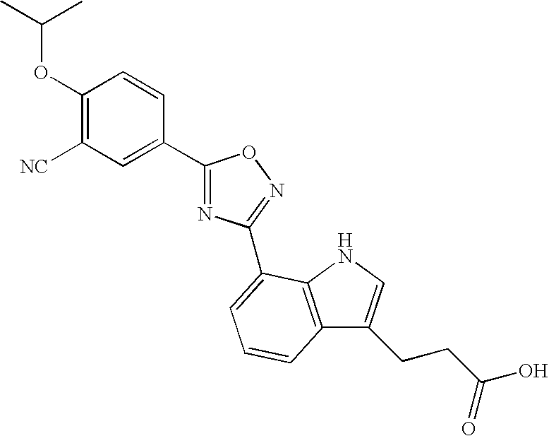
C1(OC(C)C)=C([NC])C=C(C2=NC(C3=CC=CC4=C3NC=C4CCC(O)=O)=NO2)C=C1
